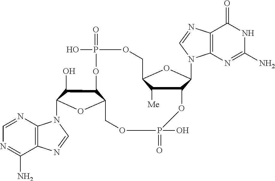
C12=C(N=CN=C1N)N(C1C(O)C3C(O1)COP(=O)(O)OC1C([Me])C(COP(=O)(O)O3)OC1N1C3=C(N=C1)C(=O)NC(N)=N3)C=N2
